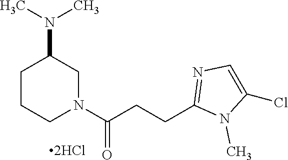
C1CCN(C(CCC2=NC=C(Cl)N2C)=O)CC1N(C)C
